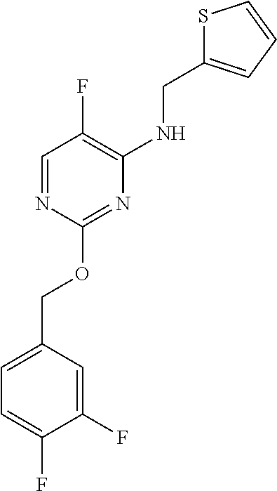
C1=C(COC2=NC(NCC3=CC=CS3)=C(F)C=N2)C=C(F)C(F)=C1
